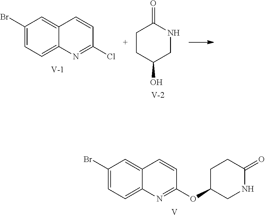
C1(Br)=CC=C2C(=C1)C=CC(Cl)=N2.[V].C1CC(O)CNC1=O.[V].C1(Br)=CC=C2C(=C1)C=CC(OC1CNC(=O)CC1)=N2.[V]
